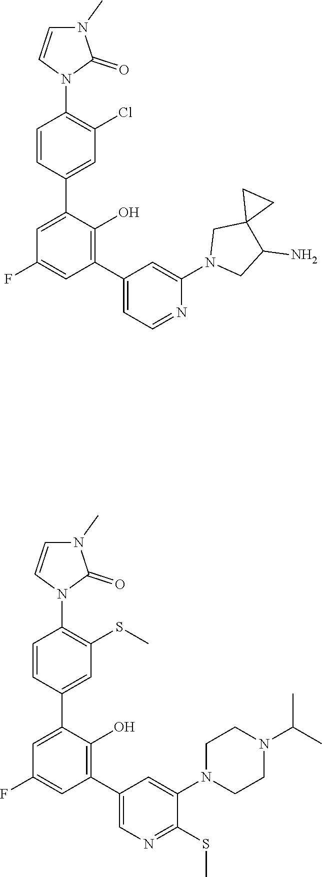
C1=CC(C2=CC(F)=CC(C3=CC=NC(N4CC(N)C5(C4)CC5)=C3)=C2O)=CC(Cl)=C1N1C(=O)N(C)C=C1.C1=CC(C2=CC(F)=CC(C3=CN=C(SC)C(N4CCN(C(C)C)CC4)=C3)=C2O)=CC(SC)=C1N1C(=O)N(C)C=C1
